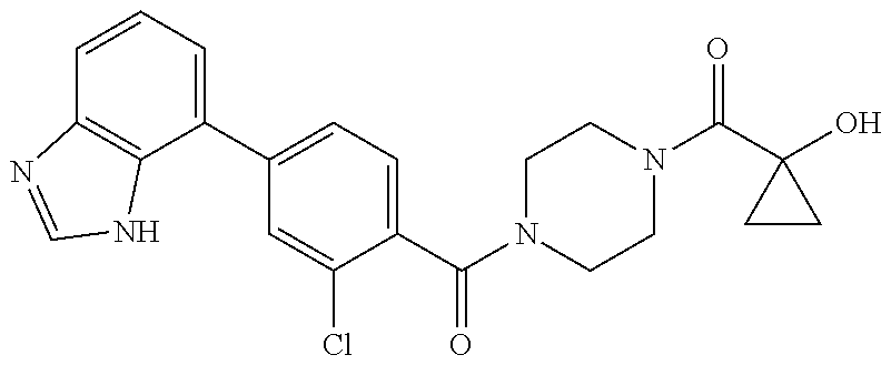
C1=CC=C(C2=CC=C(C(=O)N3CCN(C(=O)C4(O)CC4)CC3)C(Cl)=C2)C2=C1N=CN2
